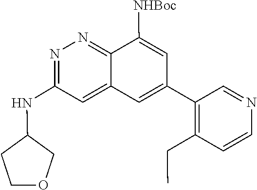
C1(NC2=NN=C3C(=C2)C=C(C2=C(CC)C=CN=C2)C=C3[NHBoc])CCOC1
